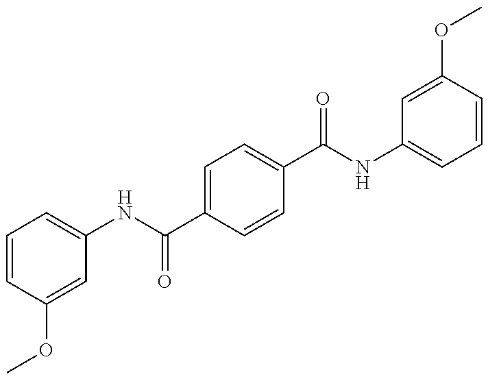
C1=CC(OC)=CC(NC(=O)C2=CC=C(C(=O)NC3=CC=CC(OC)=C3)C=C2)=C1
